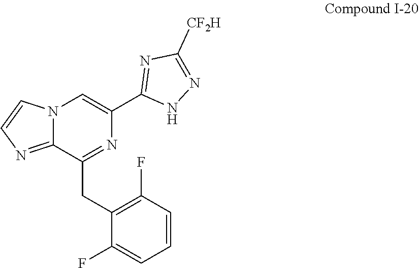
C1(CC2=NC(C3=NC([CF2H])=NN3)=CN3C2=NC=C3)=C(F)C=CC=C1F
